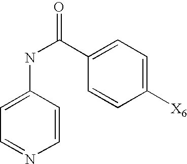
C1=C(NC(C2=CC=C([X6])C=C2)=O)C=CN=C1
